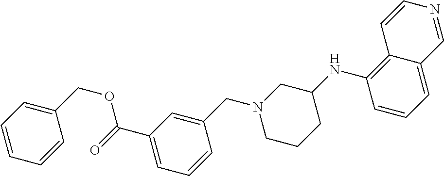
C1=C2C(=C(NC3CN(CC4=CC(C(=O)OCC5=CC=CC=C5)=CC=C4)CCC3)C=C1)C=CN=C2
